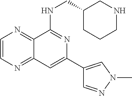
C1=CN=C2C(=N1)C(NCC1CNCCC1)=NC(C1=CN(C)N=C1)=C2
